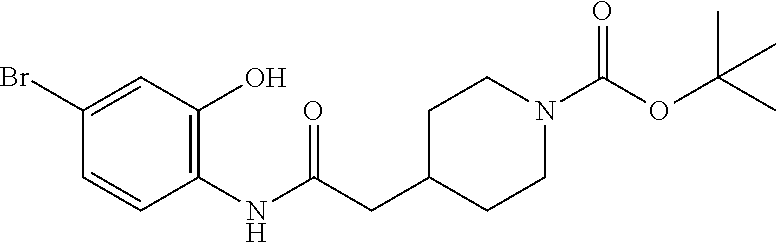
C1(Br)=CC(O)=C(NC(CC2CCN(C(OC(C)(C)C)=O)CC2)=O)C=C1
